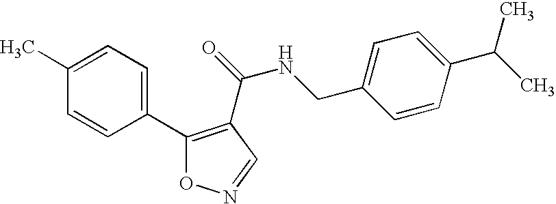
C1(C2=C(C(NCC3=CC=C(C(C)C)C=C3)=O)C=NO2)=CC=C(C)C=C1
